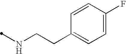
N(CCC1=CC=C(F)C=C1)C
